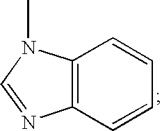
C12=C(C=CC=C1)N=CN2C
